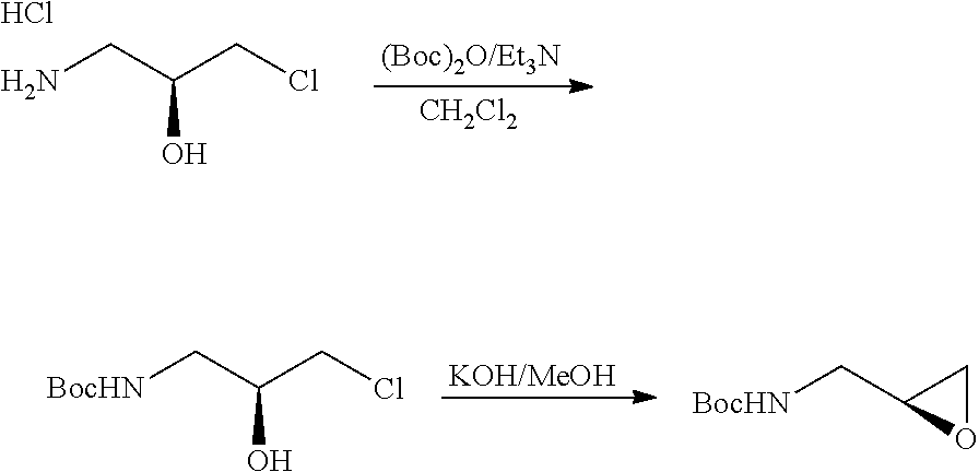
NCC(CCl)O.Cl.[CH2Cl2].[BocHN]CC(CCl)O.[BocHN]CC1OC1
